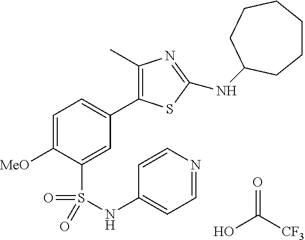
OC([CF3])=O.C1=C([MeO])C(S(NC2=CC=NC=C2)(=O)=O)=CC(C2=C(C)N=C(NC3CCCCCC3)S2)=C1
